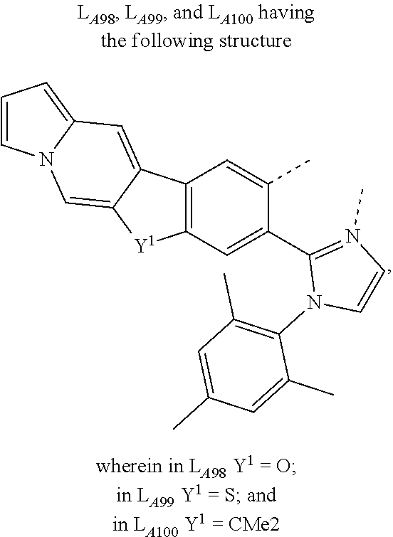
C12=C(C3=CC4=CC=CN4C=C3[Y1]1)C=C(C)C(C1=N(C)C=CN1C1=C(C)C=C(C)C=C1C)=C2
